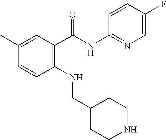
C1(C)=CC(C(NC2=NC=C(F)C=C2)=O)=C(NCC2CCNCC2)C=C1
